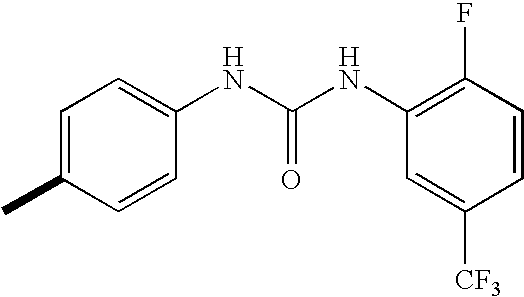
C1=CC(NC(NC2=C(F)C=CC([CF3])=C2)=O)=CC=C1C
